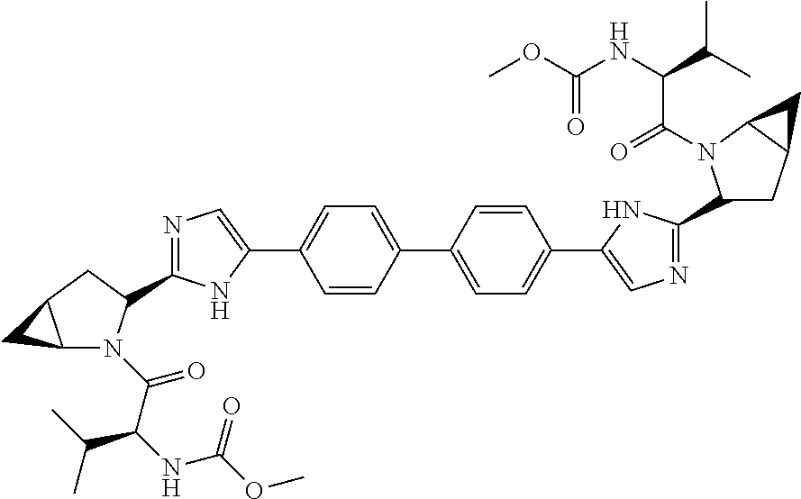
C1=CC(C2=CC=C(C3=CN=C(C4CC5C(N4C(=O)C(NC(OC)=O)C(C)C)C5)N3)C=C2)=CC=C1C1=CN=C(C2N(C(C(NC(OC)=O)C(C)C)=O)C3C(C2)C3)N1
